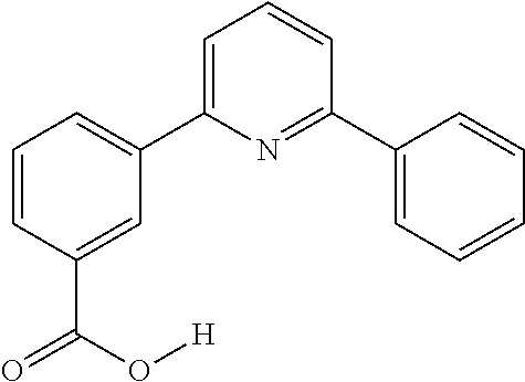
C1=CC(C(=O)O[H])=CC(C2=CC=CC(C3=CC=CC=C3)=N2)=C1
